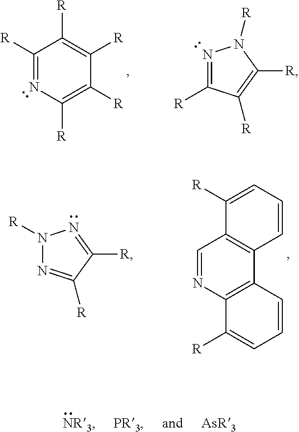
C1([R])=NC([R])=C([R])C([R])=C1[R].N1=C([R])C([R])=C([R])N1[R].N1([R])N=C([R])C([R])=N1.C1=NC2=C(C3=C1C([R])=CC=C3)C=CC=C2[R]
